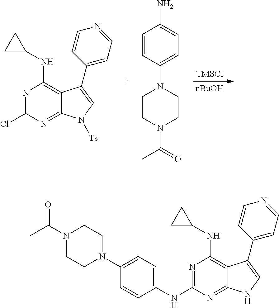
N1=C(Cl)N=C2C(=C1NC1CC1)C(C1=CC=NC=C1)=CN2[Ts].[TMSCl].[nBuOH].C1=CC(N2CCN(C(=O)C)CC2)=CC=C1N.N1=C(NC2=CC=C(N3CCN(C(C)=O)CC3)C=C2)N=C2C(=C1NC1CC1)C(C1=CC=NC=C1)=CN2
